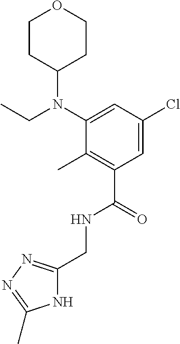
C1(CNC(C2=C(C)C(N(C3CCOCC3)CC)=CC(Cl)=C2)=O)=NN=C(C)N1
